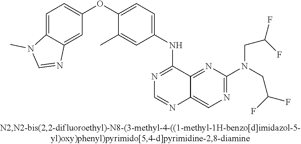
C1=C2C(=CC(OC3=CC=C(NC4=NC=NC5=CN=C(N(CC(F)F)CC(F)F)N=C45)C=C3C)=C1)N=CN2C
